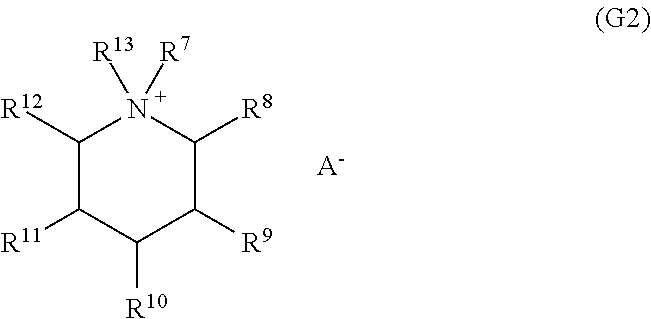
[A-].C1([R12])C([R11])C([R10])C([R9])C([R8])N1([R13])[R7]
